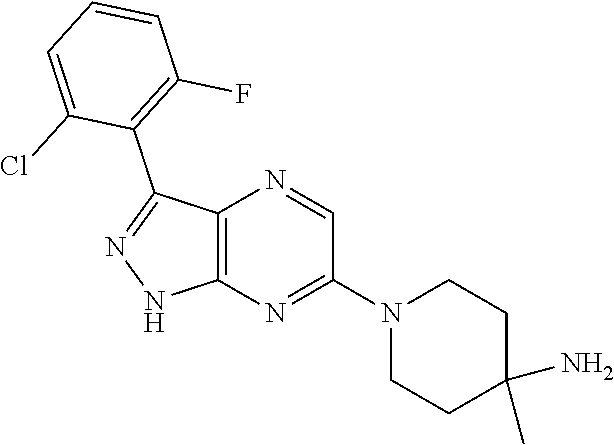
C12=C(N=C(N3CCC(C)(N)CC3)C=N1)NN=C2C1=C(F)C=CC=C1Cl
